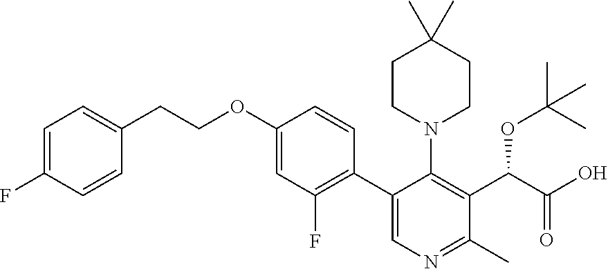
C1=C(F)C=CC(CCOC2=CC(F)=C(C3=CN=C(C)C(C(C(O)=O)OC(C)(C)C)=C3N3CCC(C)(C)CC3)C=C2)=C1
